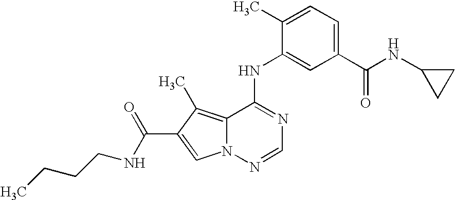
C12=C(C)C(C(=O)NCCCC)=CN1N=CN=C2NC1=CC(C(=O)NC2CC2)=CC=C1C
